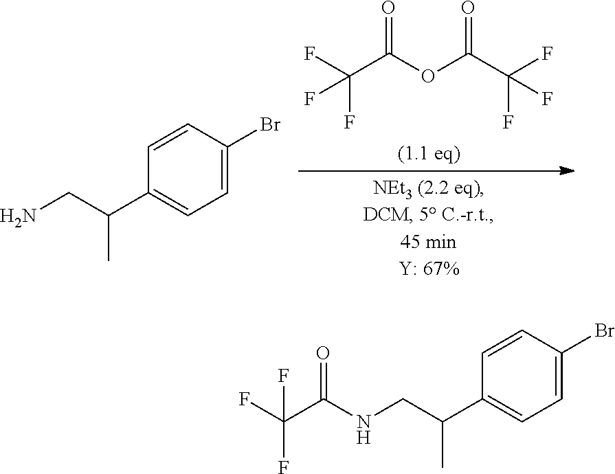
C1=C(Br)C=CC(C(CN)C)=C1.O=C(OC(C(F)(F)F)=O)C(F)(F)F.C1=C(Br)C=CC(C(CNC(C(F)(F)F)=O)C)=C1
